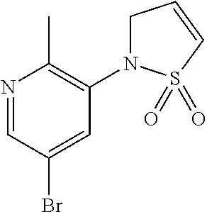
N1=CC(Br)=CC(N2CC=CS2(=O)=O)=C1C
